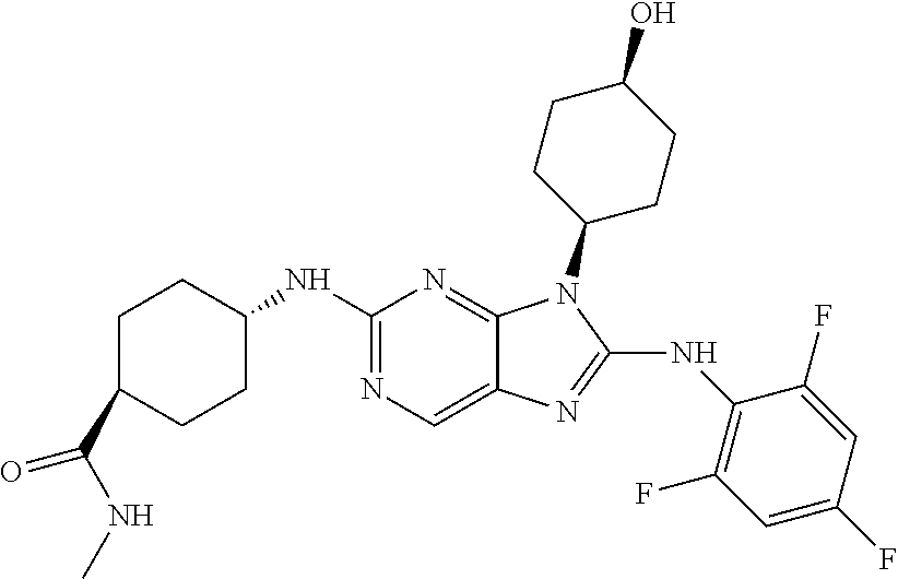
N1=C(NC2CCC(C(NC)=O)CC2)N=C2C(=C1)N=C(NC1=C(F)C=C(F)C=C1F)N2C1CCC(O)CC1
